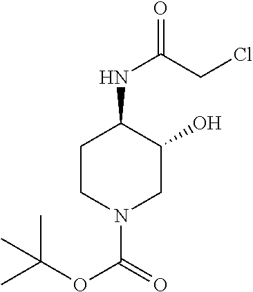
C1CN(C(=O)OC(C)(C)C)CC(O)C1NC(=O)CCl
